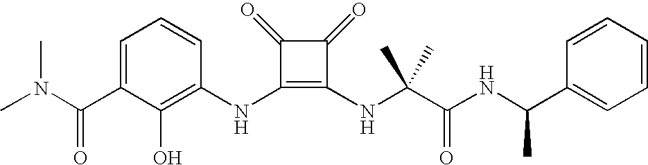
CN(C(C1=CC=CC(NC2=C(NC(C(NC(C3=CC=CC=C3)C)=O)(C)C)C(=O)C2=O)=C1O)=O)C
